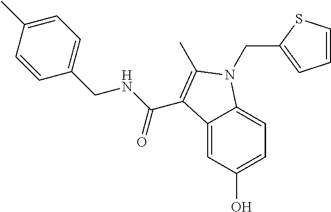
C12=CC(O)=CC=C1N(CC1=CC=CS1)C(C)=C2C(NCC1=CC=C(C)C=C1)=O
